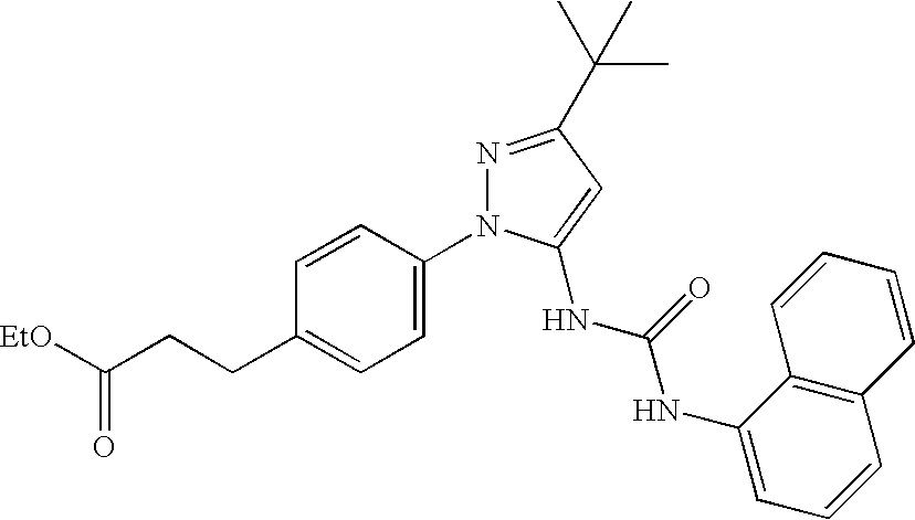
C1=C(CCC([EtO])=O)C=CC(N2N=C(C(C)(C)C)C=C2NC(=O)NC2=CC=CC3=C2C=CC=C3)=C1
